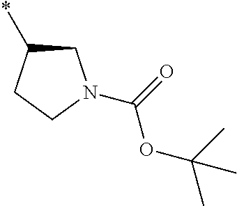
C1C(*)CCN1C(=O)OC(C)(C)C
